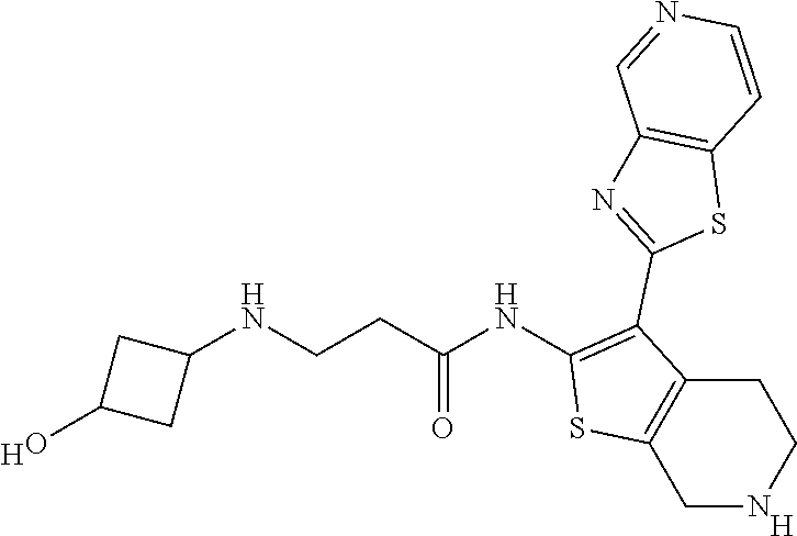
C1NCCC2=C1SC(NC(CCNC1CC(O)C1)=O)=C2C1=NC2=C(S1)C=CN=C2.[H].[H]
